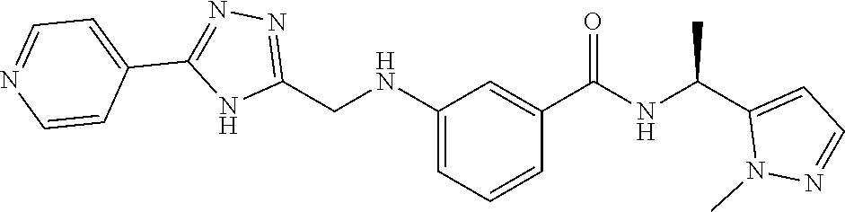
C1(CNC2=CC=CC(C(=O)NC(C3=CC=NN3C)C)=C2)=NN=C(C2=CC=NC=C2)N1
